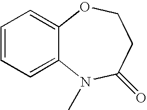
C1=CC=C2C(=C1)N(C)C(=O)CCO2
